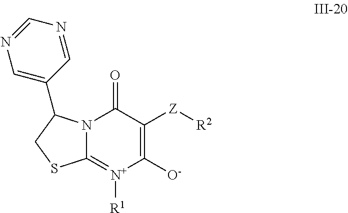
C1([O-])=C([Z][R2])C(=O)N2C(=[N+]1[R1])SCC2C1=CN=CN=C1
